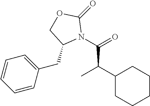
C1(C(C)C(N2C(=O)OCC2CC2=CC=CC=C2)=O)CCCCC1
